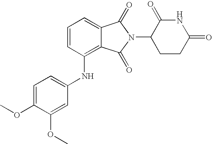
C1=C(NC2=C3C(=CC=C2)C(=O)N(C2CCC(=O)NC2=O)C3=O)C=C(OC)C(OC)=C1
